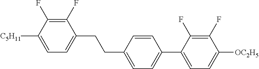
C1(F)=C(F)C([C5H11])=CC=C1CCC1=CC=C(C2=CC=C([OC2H5])C(F)=C2F)C=C1
